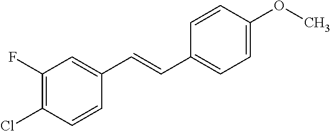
C1(C=CC2=CC=C(OC)C=C2)=CC(F)=C(Cl)C=C1
